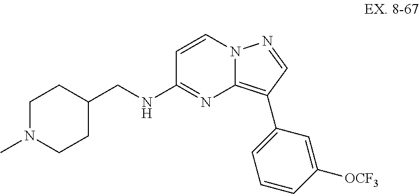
C1N(C)CCC(CNC2=NC3=C(C4=CC=CC([OCF3])=C4)C=NN3C=C2)C1
